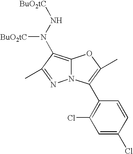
N12C(=C(N(N[BuO2tC])[BuO2tC])C(C)=N1)OC(C)=C2C1=C(Cl)C=C(Cl)C=C1
